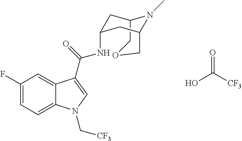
C12COCC(CC(NC(C3=CN(C[CF3])C4=CC=C(F)C=C43)=O)C1)N2C.OC([CF3])=O
